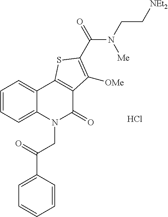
C1=CC=C2C(=C1)C1=C(C(=O)N2CC(C2=CC=CC=C2)=O)C([OMe])=C(C(=O)N(CC[NEt2])[Me])S1.Cl
